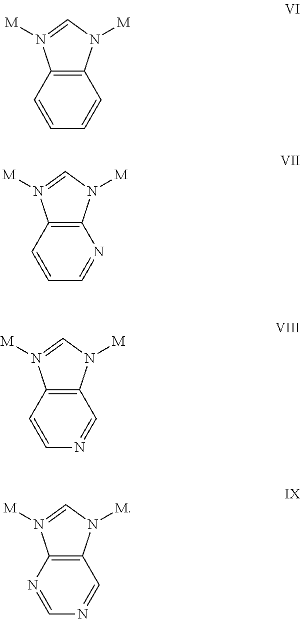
C12=C(C=CC=C1)N([M])=CN2[M].C12=C(C=CC=N1)N([M])=CN2[M].C12=C(C=CN=C1)N([M])=CN2[M].C12=C(N=CN=C1)N([M])=CN2[M]
